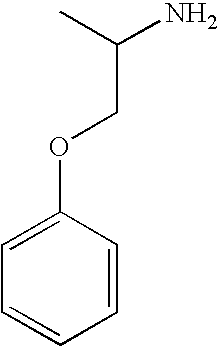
C(OC1=CC=CC=C1)C(C)N
